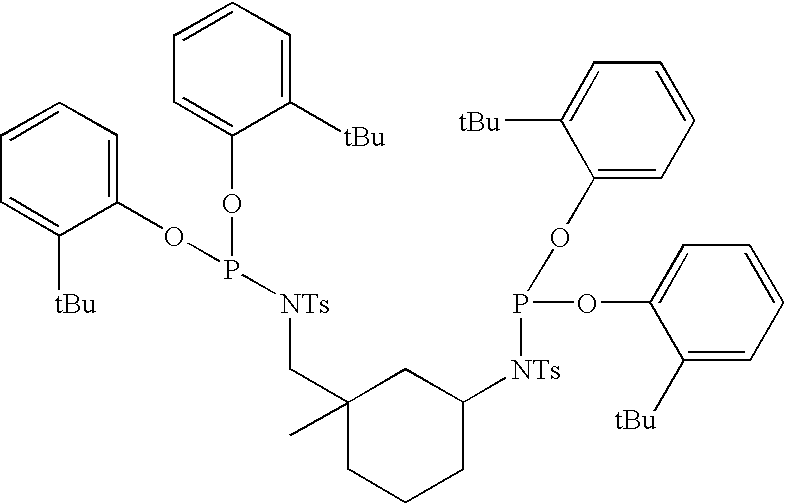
C1=CC=C(OP(OC2=CC=CC=C2[tBu])[NTs]CC2(C)CCCC([NTs]P(OC3=CC=CC=C3[tBu])OC3=CC=CC=C3[tBu])C2)C([tBu])=C1
